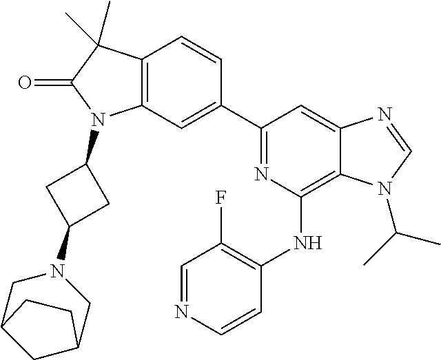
C12=C(C=C(C3=NC(NC4=C(F)C=NC=C4)=C4C(=C3)N=CN4C(C)C)C=C1)N(C1CC(N3CC4CC(C3)CC4)C1)C(=O)C2(C)C
